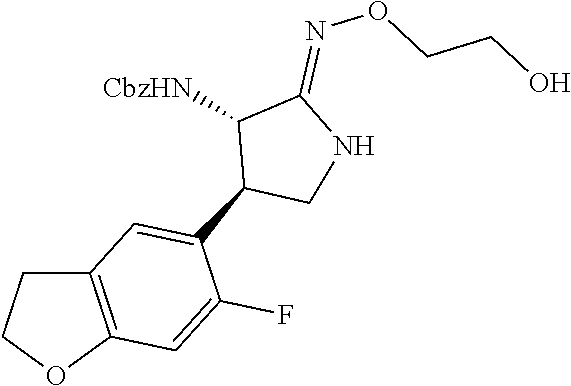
C12=C(OCC1)C=C(F)C(C1C([CbzHN])C(=NOCCO)NC1)=C2
